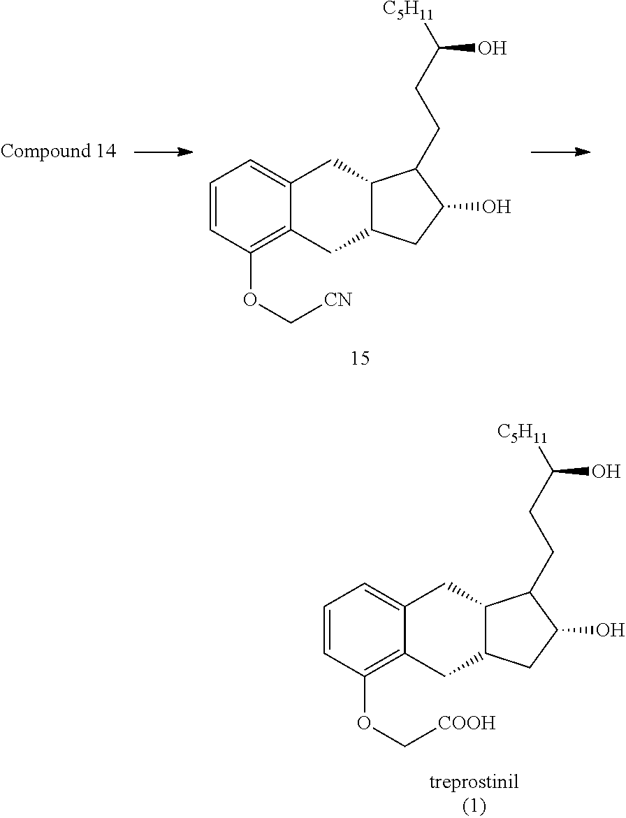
C1=CC(OC[CN])=C2C(=C1)CC1C(C2)CC(O)C1CCC([C5H11])O.C1=CC(OC[COOH])=C2C(=C1)CC1C(C2)CC(O)C1CCC([C5H11])O
